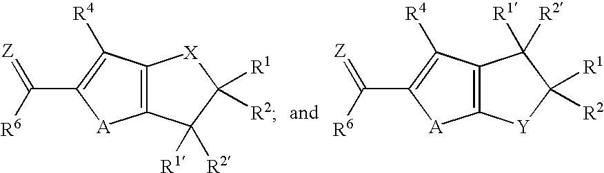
C12=C(C([R4])=C(C([R6])=[Z])[A]1)[X]C([R1])([R2])C2([R1])[R2].C12=C(C([R4])=C(C([R6])=[Z])[A]1)C([R1])([R2])C([R1])([R2])[Y]2
